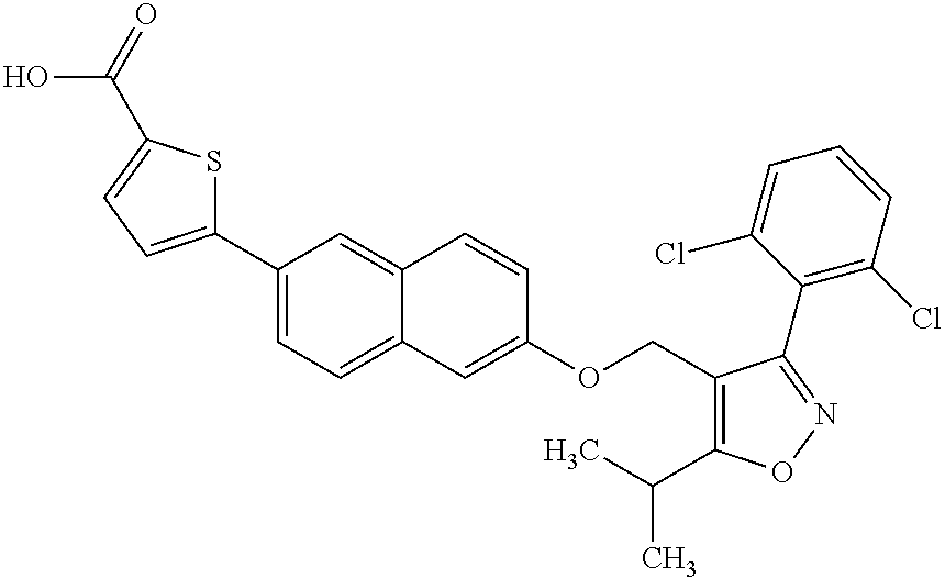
C1(C2=CC=C(C(=O)O)S2)=CC=C2C(=C1)C=CC(OCC1=C(C(C)C)ON=C1C1=C(Cl)C=CC=C1Cl)=C2
